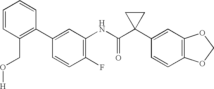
C1(NC(C2(C3=CC4=C(C=C3)OCO4)CC2)=O)=C(F)C=CC(C2=C(CO[H])C=CC=C2)=C1
